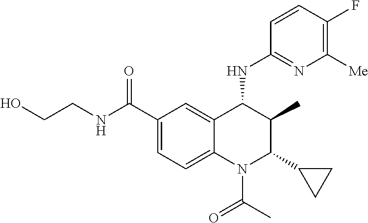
C12=CC(C(NCCO)=O)=CC=C1N(C(C)=O)C(C1CC1)C(C)C2NC1=NC([Me])=C(F)C=C1
